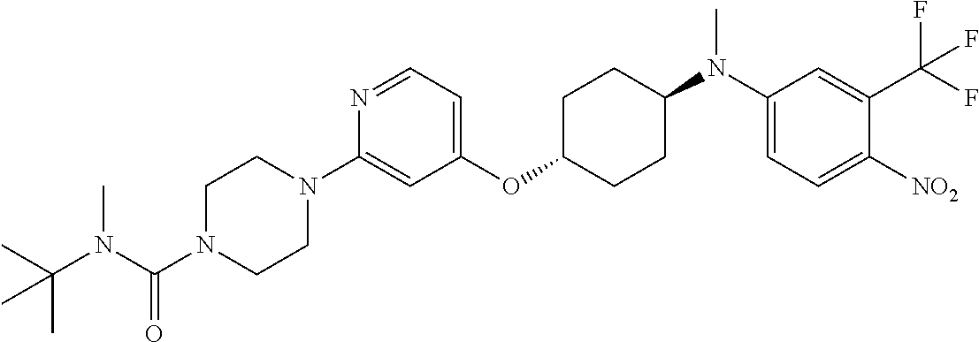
C1(OC2CCC(N(C3=CC=C([NO2])C(C(F)(F)F)=C3)C)CC2)=CC=NC(N2CCN(C(N(C(C)(C)C)C)=O)CC2)=C1
